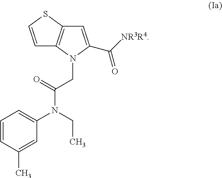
C1=C(C([NR3R4])=O)N(CC(=O)N(CC)C2=CC=CC(C)=C2)C2=C1SC=C2
